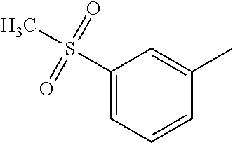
C1(S(C)(=O)=O)=CC=CC(C)=C1
